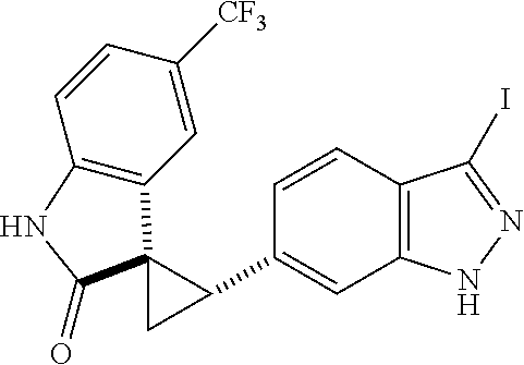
C1(C2C3(C4=C(C=CC([CF3])=C4)NC3=O)C2)=CC2=C(C=C1)C(I)=NN2
